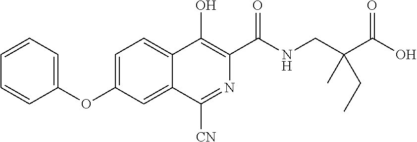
C1(OC2=CC=C3C(=C2)C([CN])=NC(C(NCC(C(O)=O)(C)CC)=O)=C3O)=CC=CC=C1
